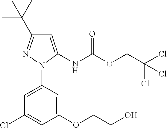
C1=C(N2N=C(C(C)(C)C)C=C2NC(OCC(Cl)(Cl)Cl)=O)C=C(OCCO)C=C1Cl
